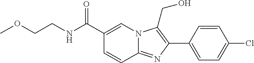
C1=CC2=NC(C3=CC=C(Cl)C=C3)=C(CO)N2C=C1C(NCCOC)=O
